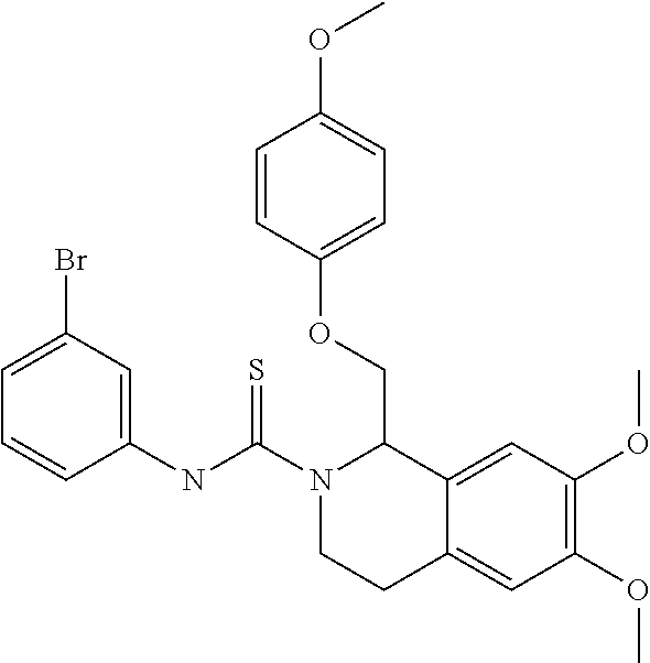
N(C1=CC(Br)=CC=C1)C(N1CCC2=CC(OC)=C(OC)C=C2C1COC1=CC=C(OC)C=C1)=S
